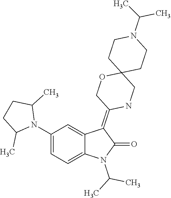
CC(N1C(=O)C(=C2COC3(CN2)CCN(C(C)C)CC3)C2=CC(N3C(C)CCC3C)=CC=C12)C
